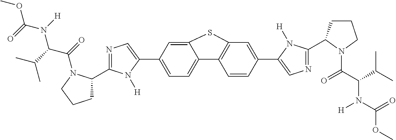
O=C(N(C(C(=O)N1C(C2=NC=C(C3=CC=C4C(=C3)SC3=C4C=CC(C4=CN=C(C5CCCN5C(C(C(C)C)N(C(=O)OC)[H])=O)N4[H])=C3)N2[H])CCC1)C(C)C)[H])OC
